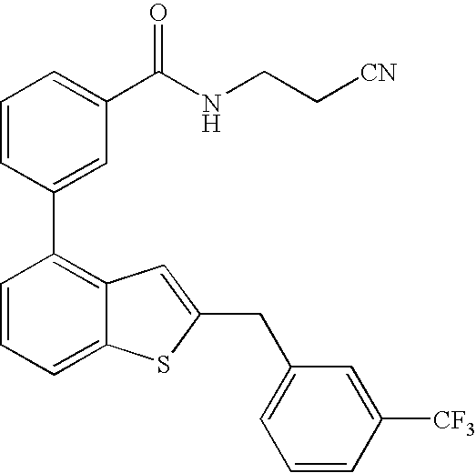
C1=CC(C2=C3C(=CC=C2)SC(CC2=CC=CC([CF3])=C2)=C3)=CC(C(NCC[CN])=O)=C1
